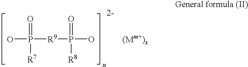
OP(=O)([R7])[R9]P(=O)([R8])O.[(Mm+)x]
